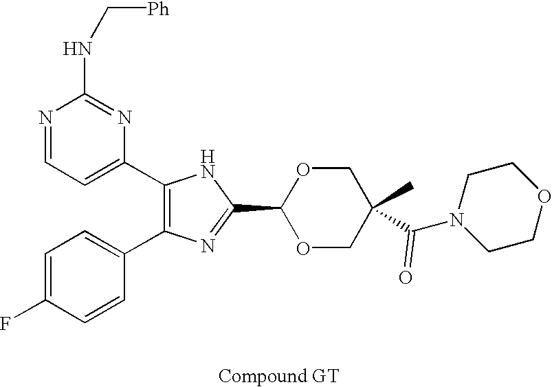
C1(C2=CC=NC(NC[Ph])=N2)=C(C2=CC=C(F)C=C2)N=C(C2OCC(C(N3CCOCC3)=O)(C)CO2)N1
